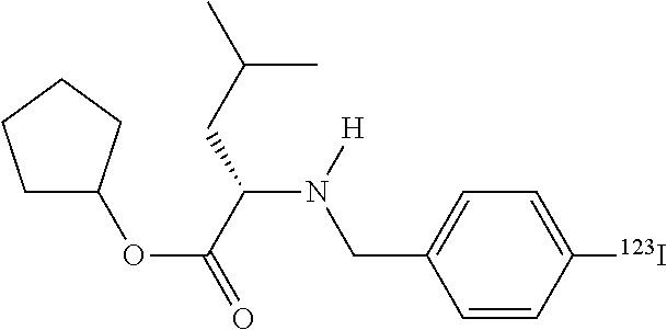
C1C(OC(=O)C(CC(C)C)N([H])CC2=CC=C([123I])C=C2)CCC1
